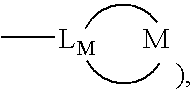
C[LM]
